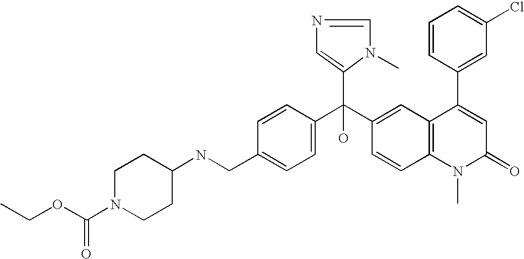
C1=C(CNC2CCN(C(OCC)=O)CC2)C=CC(C(C2=CC3=C(C=C2)N(C)C(=O)C=C3C2=CC(Cl)=CC=C2)(C2=CN=CN2C)O)=C1
